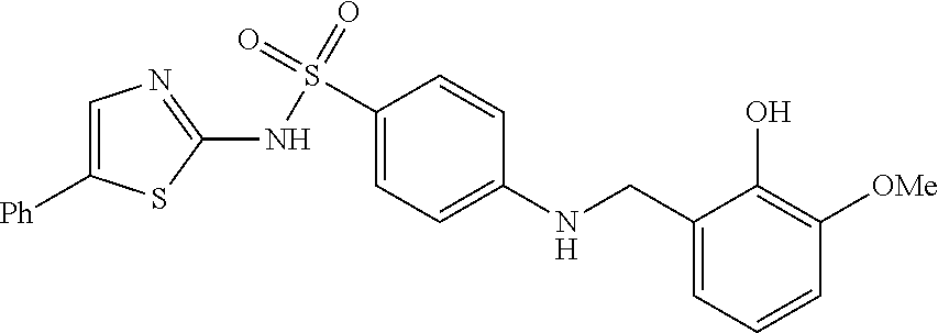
C1(NS(C2=CC=C(NCC3=CC=CC([OMe])=C3O)C=C2)(=O)=O)=NC=C([Ph])S1
